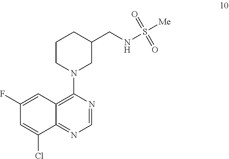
C1(F)=CC2=C(N3CC(CNS([Me])(=O)=O)CCC3)N=CN=C2C(Cl)=C1
